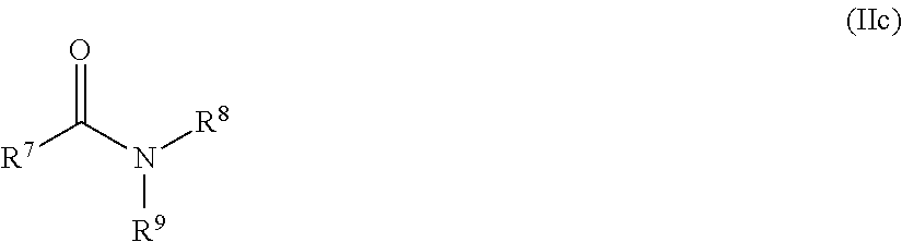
[R7]C(N([R8])[R9])=O
